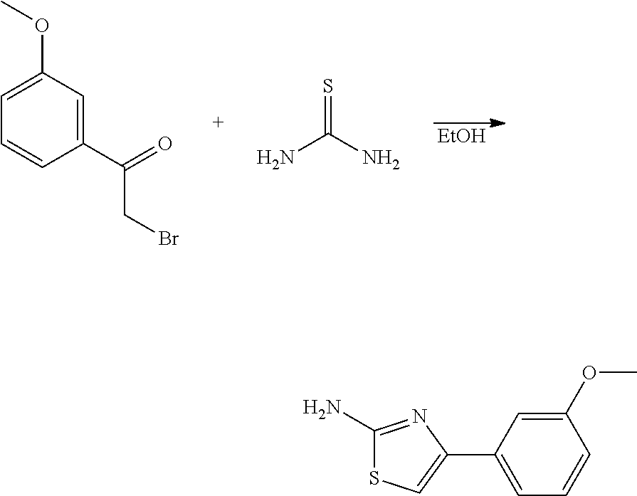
[EtOH].C1(C(=O)CBr)=CC(OC)=CC=C1.NC(N)=S.C1(N)=NC(C2=CC=CC(OC)=C2)=CS1
